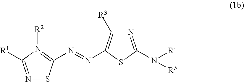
N1=C([R1])N([R2])=C(N=NC2=C([R3])N=C(N([R4])[R5])S2)S1
